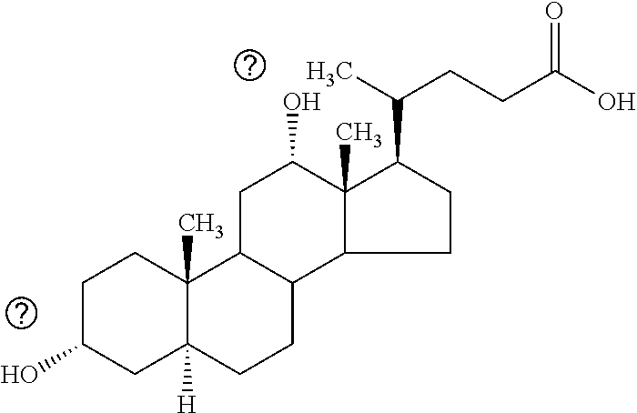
C1C(O)CC2([H])C(C)(C1)C1C(CC2)C2C(C)(C(O)C1)C(C(C)CCC(O)=O)CC2
